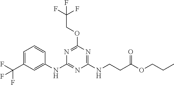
C1=CC(NC2=NC(NCCC(OCCC)=O)=NC(OCC(F)(F)F)=N2)=CC(C(F)(F)F)=C1
